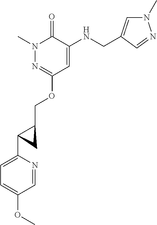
N1(C)N=C(OCC2C(C3=CC=C(OC)C=N3)C2)C=C(NCC2=CN(C)N=C2)C1=O
